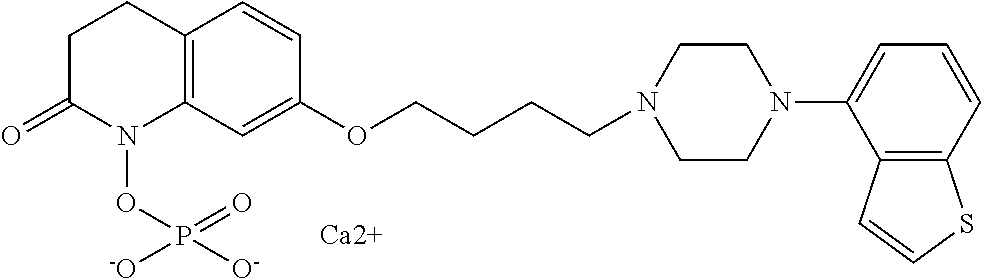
C12=C(C=C(OCCCCN3CCN(C4=CC=CC5=C4C=CS5)CC3)C=C1)N(OP(=O)([O-])[-O])C(=O)CC2.[Ca2+]
